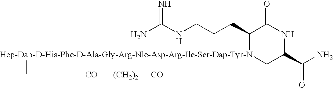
NC(NCCCC1[Hep-Dap-D-His-Phe-D-Ala-Gly-Arg-Nle-Asp-Arg-Ile-Ser-Dap-Tyr-N]2(CC(C(N)=O)NC1=O)C[CO][(CH2)2][CO]C2)=N
